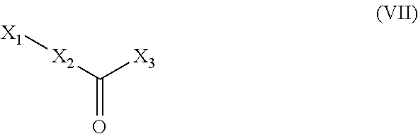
C(=O)([X3])[X2][X1]
